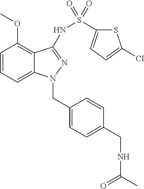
C1=CC=C2C(=C1OC)C(NS(C1=CC=C(Cl)S1)(=O)=O)=NN2CC1=CC=C(CNC(=O)C)C=C1
